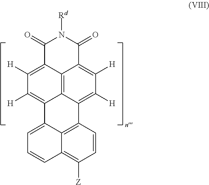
C1([H])=C2C3=C4C(=C1[H])C1=CC=CC5=C([Z])C=CC(=C15)C4=C([H])C([H])=C3C(=O)N([Rd])C2=O
